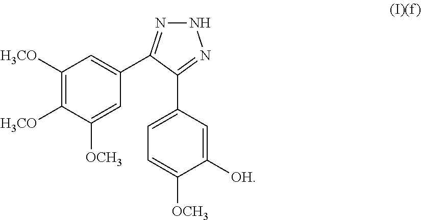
C1([H3CO])=C([H3CO])C([OCH3])=CC(C2=NNN=C2C2=CC=C([OCH3])C([OH])=C2)=C1
